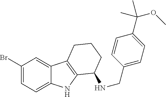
C1(Br)=CC=C2C(=C1)C1=C(N2)C(NCC2=CC=C(C(C)(OC)C)C=C2)CCC1
